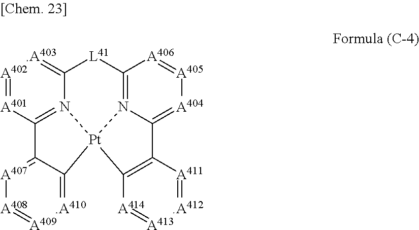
C12=N3C(=[A404][A405]=[A406]1)C1=C([A414]=[A413][A412]=[A411]1)[Pt]31N3=C([A401]=[A402][A403]=C3[L41]2)C2=[A407][A408]=[A409][A410]=C21
